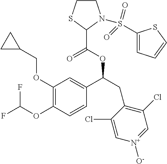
C1(OCC2CC2)=C(OC(F)F)C=CC(C(CC2=C(Cl)C=[N+]([O-])C=C2Cl)OC(C2N(S(C3=CC=CS3)(=O)=O)CCS2)=O)=C1
